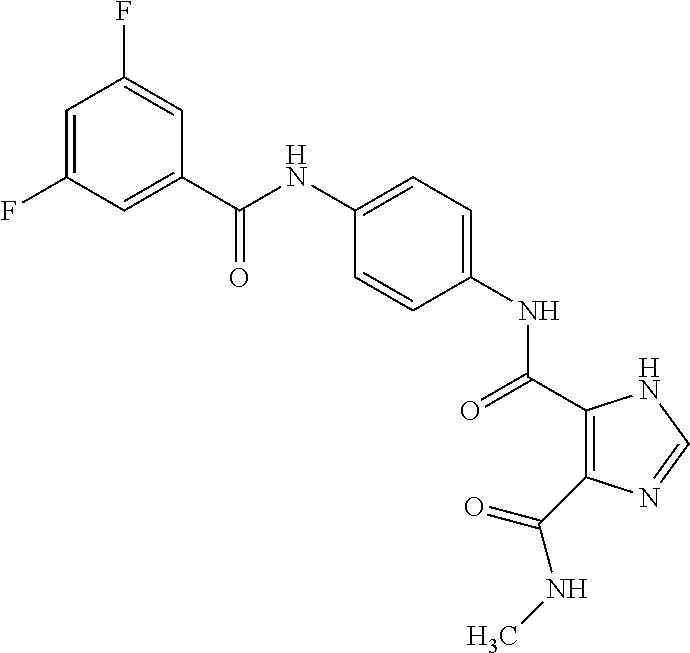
C(NC1=CC=C(NC(=O)C2=C(C(NC)=O)N=CN2)C=C1)(=O)C1=CC(F)=CC(F)=C1
